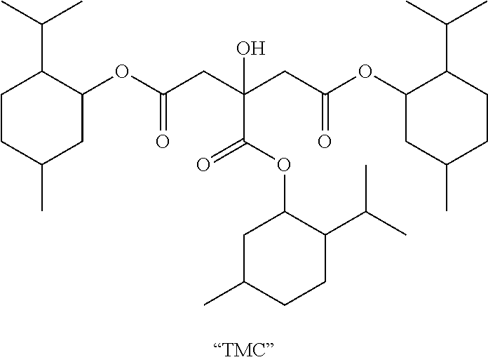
C1CC(C)CC(OC(CC(CC(=O)OC2CC(C)CCC2C(C)C)(C(OC2CC(C)CCC2C(C)C)=O)O)=O)C1C(C)C
